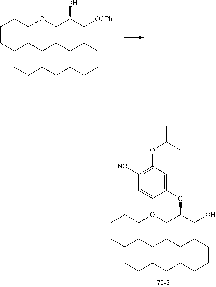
C(CCCCCCCCCCCCC)CCCCOCC(CO)OC1=CC(OC(C)C)=C([NC])C=C1.C(CCCCCCCCCCCCC)CCCCOCC(C[OCPh3])O
